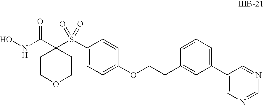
C1(S(=O)(=O)C2(C(NO)=O)CCOCC2)=CC=C(OCCC2=CC(C3=CN=CN=C3)=CC=C2)C=C1
